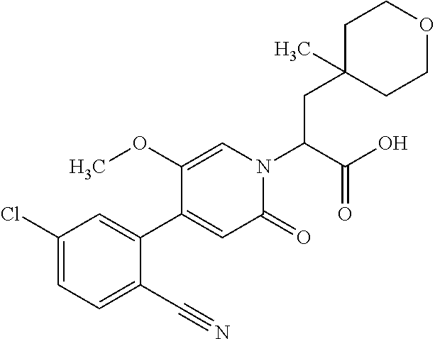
C1(Cl)=CC=C(C#N)C(C2=CC(=O)N(C(C(O)=O)CC3(C)CCOCC3)C=C2OC)=C1
